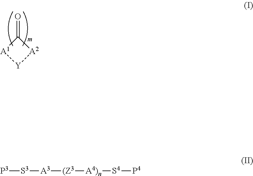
C1(=O)[A1][Y][A2]1.[P3][S3][A3][(Z3][A4)n][S4][P4]
